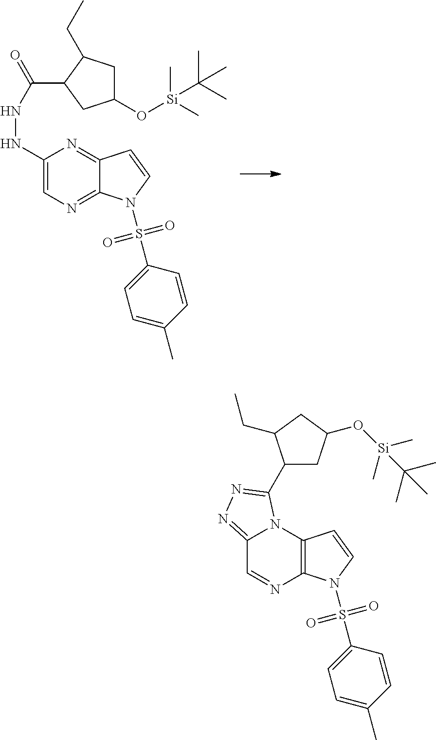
C1(NNC(=O)C2CC(O[Si](C)(C)C(C)(C)C)CC2CC)=CN=C2C(=N1)C=CN2S(=O)(=O)C1=CC=C(C)C=C1.C12=NN=C(C3CC(O[Si](C)(C)C(C)(C)C)CC3CC)N1C1=C(N=C2)N(S(=O)(=O)C2=CC=C(C)C=C2)C=C1
